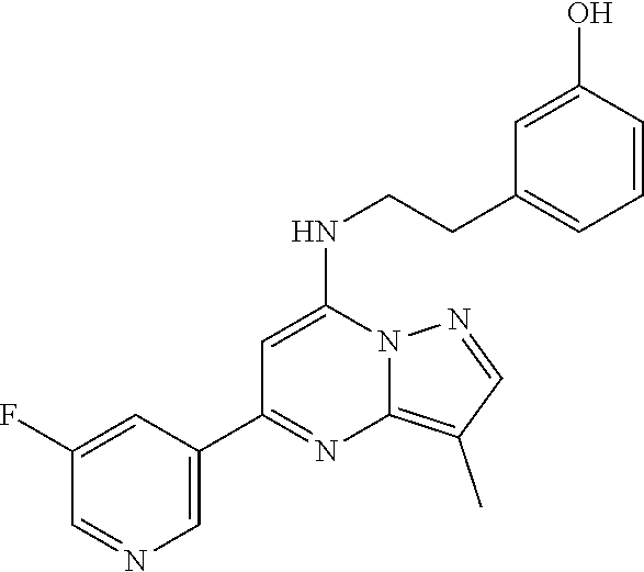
C1=C(C2=NC3=C(C)C=NN3C(NCCC3=CC=CC(O)=C3)=C2)C=C(F)C=N1
